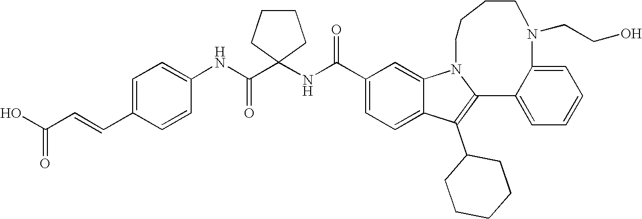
C1(C(NC2(C(NC3=CC=C(C=CC(O)=O)C=C3)=O)CCCC2)=O)=CC=C2C(=C1)N1CCCCN(CCO)C3=CC=CC=C3C1=C2C1CCCCC1
